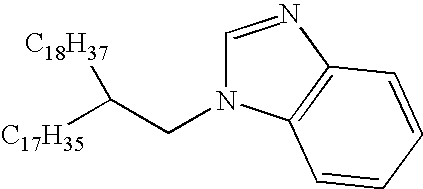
C1=NC2=C(N1CC([C17H35])[C18H37])C=CC=C2
